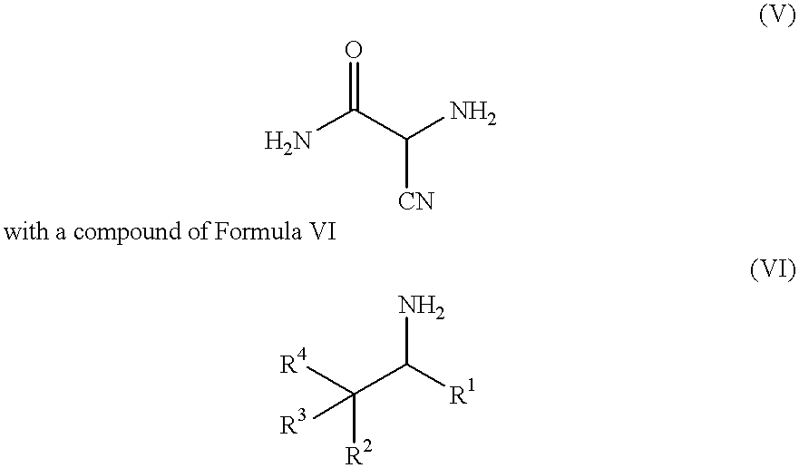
NC(C([CN])N)=O.[R4]C([R3])([R2])C(N)[R1]
